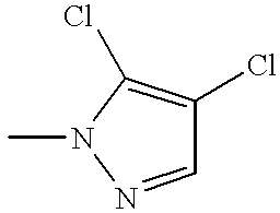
C1=NN(C)C(Cl)=C1Cl
